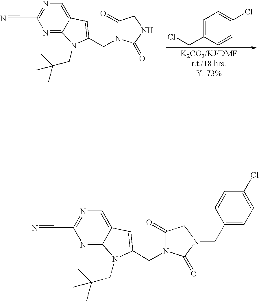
C1=C(CCl)C=CC(Cl)=C1.C(C1=CC2=CN=C(C#N)N=C2N1CC(C)(C)C)N1C(=O)CNC1=O.C(C1=CC2=CN=C(C#N)N=C2N1CC(C)(C)C)N1C(=O)CN(CC2=CC=C(Cl)C=C2)C1=O
